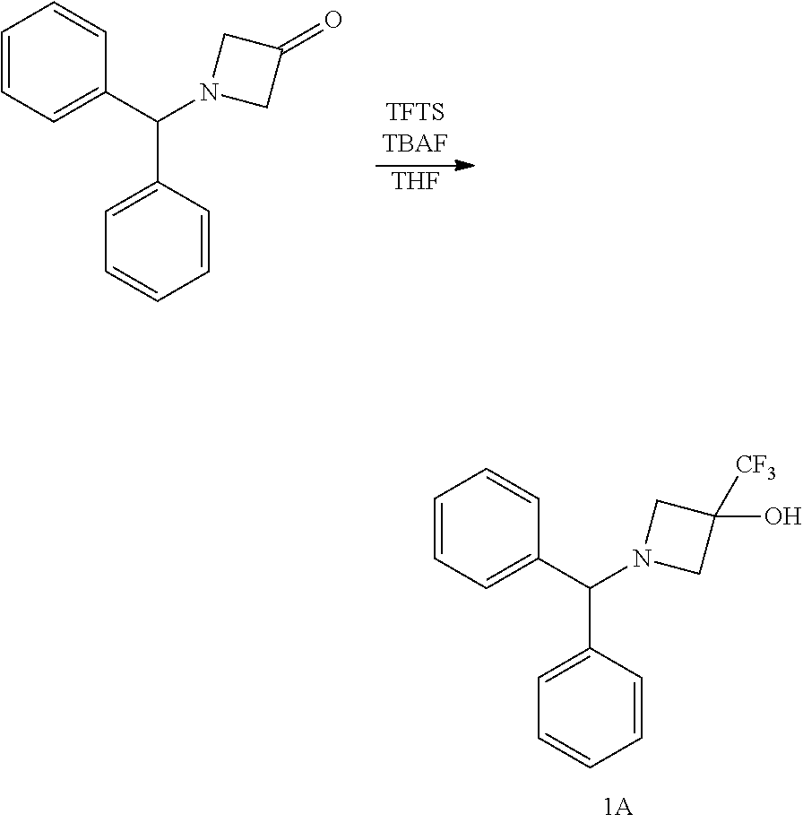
C1=C(C(C2=CC=CC=C2)N2CC([CF3])(O)C2)C=CC=C1.[THF].C1=C(C(C2=CC=CC=C2)N2CC(=O)C2)C=CC=C1
